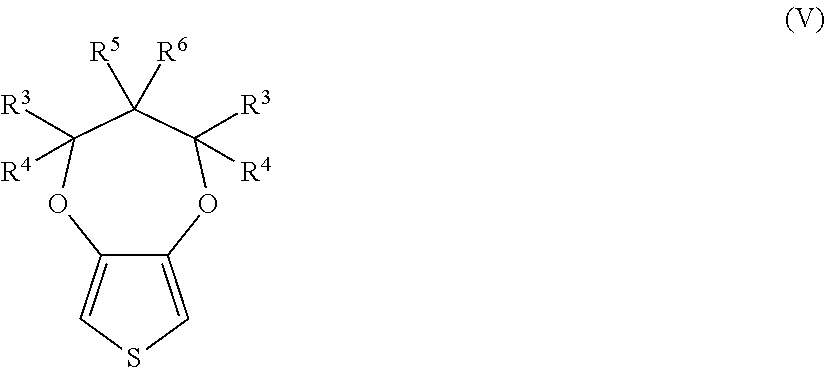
C12=CSC=C1OC([R4])([R3])C([R5])([R6])C([R3])([R4])O2
